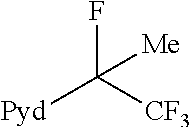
FC([CF3])([Pyd])[Me]
